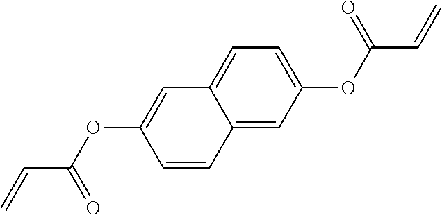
C1=CC2=CC(OC(C=C)=O)=CC=C2C=C1OC(C=C)=O
